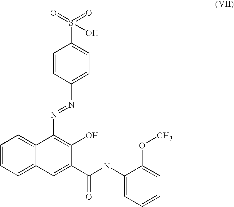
C1=CC=C2C(=C1)C(N=NC1=CC=C(S(=O)(=O)O)C=C1)=C(O)C(C(NC1=CC=CC=C1OC)=O)=C2
